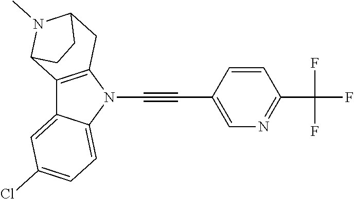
C12=CC(Cl)=CC=C1N(C#CC1=CN=C(C(F)(F)F)C=C1)C1=C2C2N(C)C(C1)CC2
